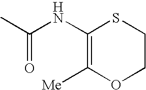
CC(NC1=C([Me])OCCS1)=O
